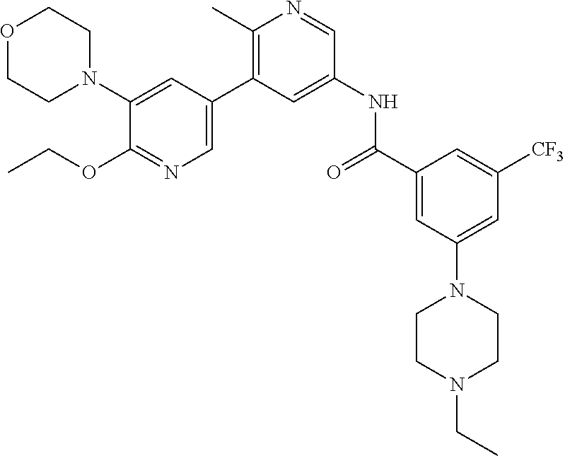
O1CCN(C2=CC(C3=C(C)N=CC(NC(C4=CC(N5CCN(CC)CC5)=CC([CF3])=C4)=O)=C3)=CN=C2OCC)CC1
